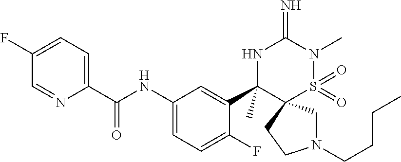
C1(F)=CC=C(C(NC2=CC=C(F)C(C3(C)NC(=N)N(C)S(=O)(=O)C34CN(CCCC)CC4)=C2)=O)N=C1
